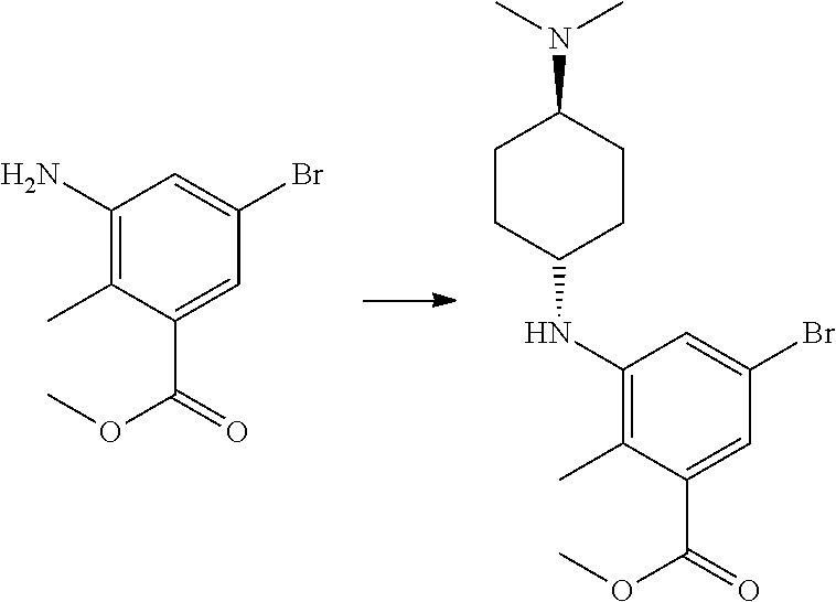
C1(NC2CCC(N(C)C)CC2)=C(C)C(C(=O)OC)=CC(Br)=C1.C1(N)=C(C)C(C(=O)OC)=CC(Br)=C1
